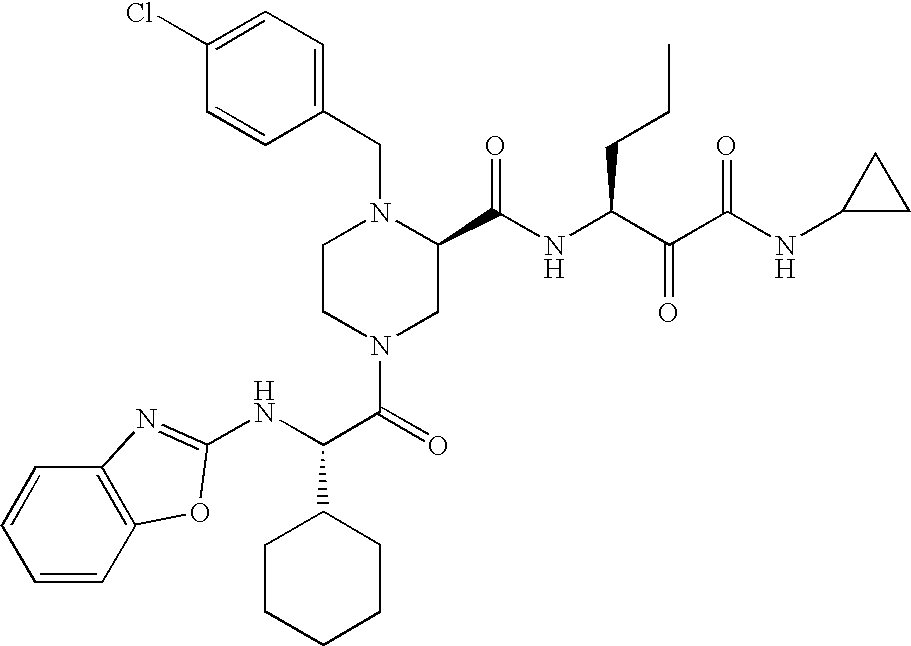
C1(CN2CCN(C(=O)C(NC3=NC4=C(C=CC=C4)O3)C3CCCCC3)CC2C(NC(C(C(NC2CC2)=O)=O)CCC)=O)=CC=C(Cl)C=C1
